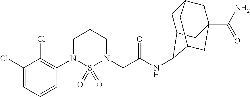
C1(Cl)=CC=CC(N2S(=O)(=O)N(CC(NC3C4CC5CC(C(N)=O)(CC3C5)C4)=O)CCC2)=C1Cl
